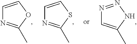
N1=NNC(C)=C1.C1=CSC(C)=N1.C1=COC(C)=N1
